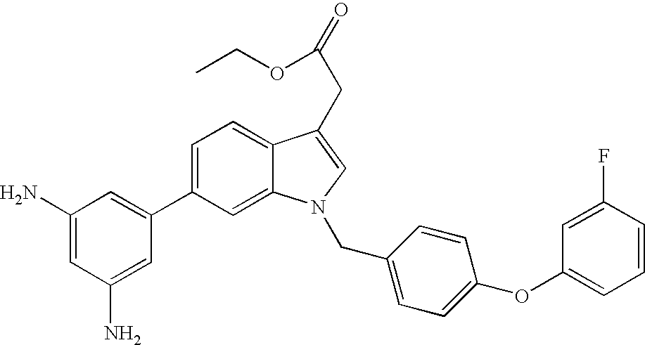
C1=C(C2=CC(N)=CC(N)=C2)C=C2C(=C1)C(CC(=O)OCC)=CN2CC1=CC=C(OC2=CC=CC(F)=C2)C=C1
